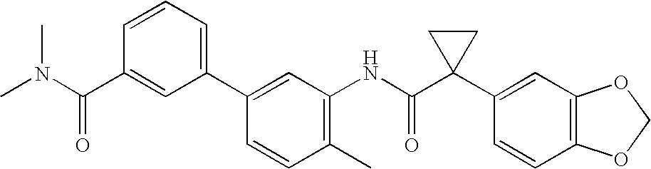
C1(NC(C2(C3=CC4=C(C=C3)OCO4)CC2)=O)=C(C)C=CC(C2=CC=CC(C(N(C)C)=O)=C2)=C1
